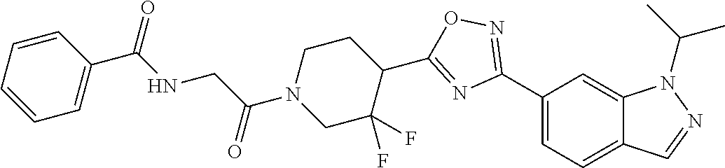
C1(C2=NOC(C3CCN(C(CNC(C4=CC=CC=C4)=O)=O)CC3(F)F)=N2)=CC=C2C(=C1)N(C(C)C)N=C2
